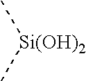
C[Si(OH)2]C
